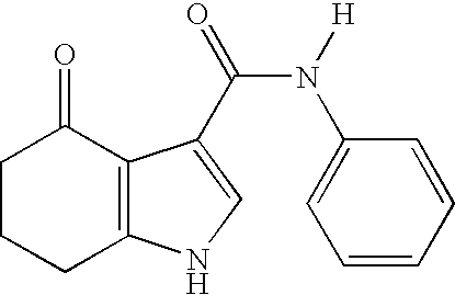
C1CCC2=C(C1=O)C(C(N(C1=CC=CC=C1)[H])=O)=CN2
